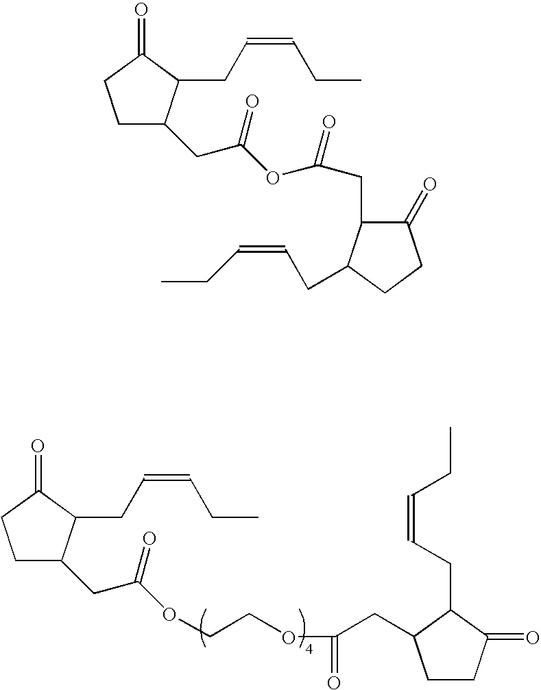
C1C(CC(OCCOC(=O)CC2CCC(=O)C2CC=CCC)=O)C(CC=CCC)C(=O)C1.C1C(CC(OC(CC2C(=O)CCC2CC=CCC)=O)=O)C(CC=CCC)C(=O)C1
